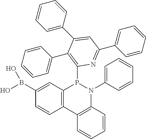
C12=C(C=C(B(O)O)C=C1)P(C1=C(C3=CC=CC=C3)C(C3=CC=CC=C3)=CC(C3=CC=CC=C3)=N1)N(C1=CC=CC=C1)C1=C2C=CC=C1
